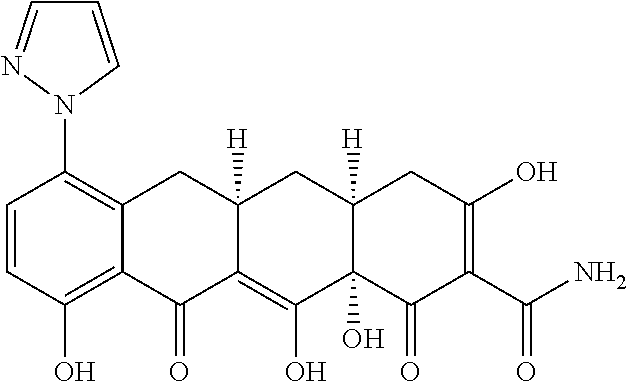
C1=CC(O)=C2C(=C1N1C=CC=N1)CC1([H])C(=C(O)C3(O)C([H])(C1)CC(O)=C(C(N)=O)C3=O)C2=O
